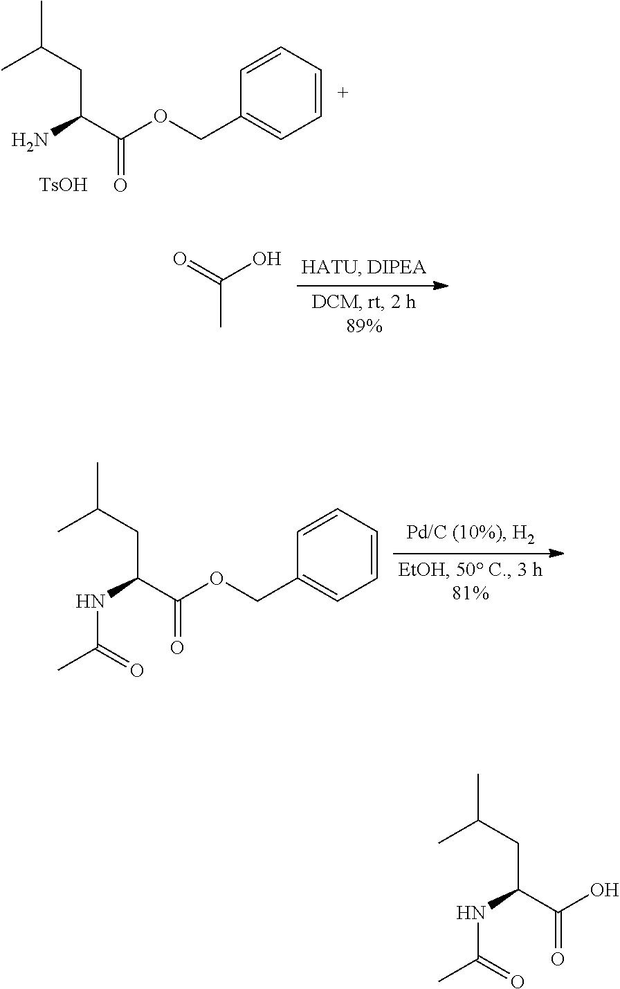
CC(CC(C(OCC1=CC=CC=C1)=O)N)C.[TsOH].CC(CC(C(OCC1=CC=CC=C1)=O)NC(C)=O)C.O=C(O)C.CC(CC(C(O)=O)NC(C)=O)C
